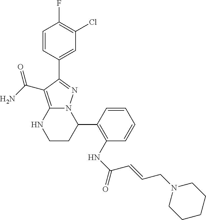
C1=CC(C2=NN3C(=C2C(=O)N)NCCC3C2=C(NC(=O)C=CCN3CCCCC3)C=CC=C2)=CC(Cl)=C1F
